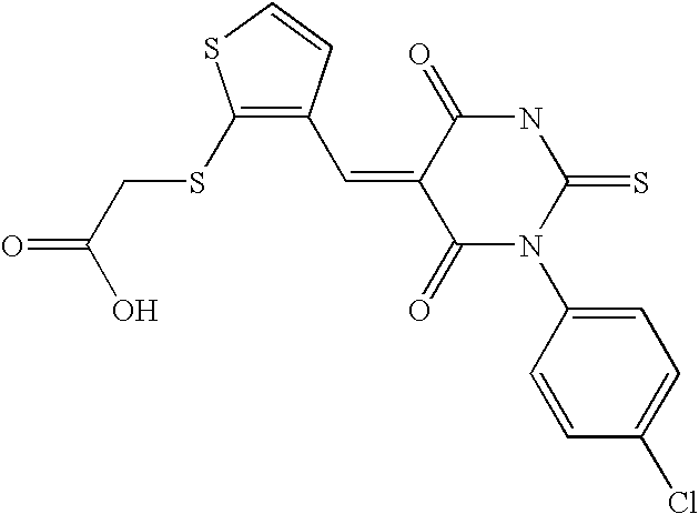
C(=C1C(=O)N(C2=CC=C(Cl)C=C2)C(=S)NC1=O)C1=C(SCC(O)=O)SC=C1
